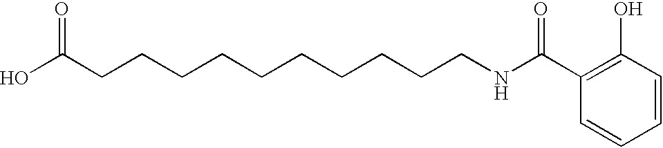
C(CCCCCCCCCNC(C1=C(O)C=CC=C1)=O)C(O)=O
